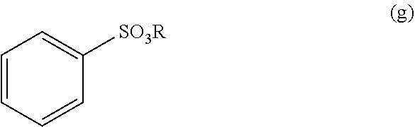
C1=CC=CC([SO3R])=C1
